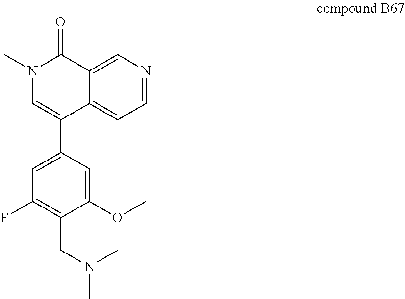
C1=C2C(=CN=C1)C(=O)N(C)C=C2C1=CC(F)=C(CN(C)C)C(OC)=C1
